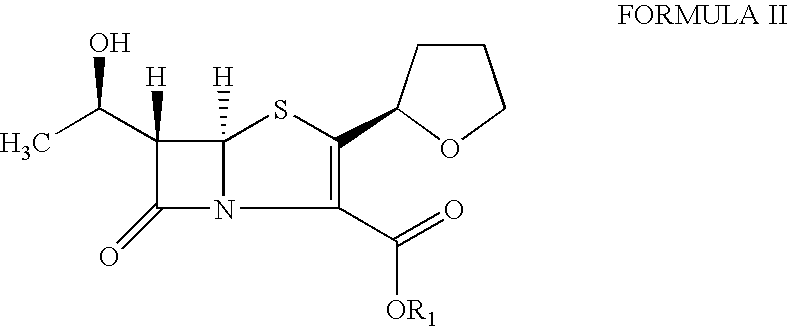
C1(C(=O)[OR1])=C(C2CCCO2)SC2([H])N1C(=O)C2(C(C)O)[H]
